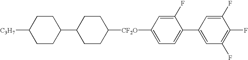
C1CC(C2CCC([CF2O]C3=CC=C(C4=CC(F)=C(F)C(F)=C4)C(F)=C3)CC2)CCC1[C3H7]
